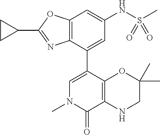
C12=C(C(C3=CN(C)C(=O)C4=C3OC(C)(C)CN4)=CC(NS(C)(=O)=O)=C1)N=C(C1CC1)O2
